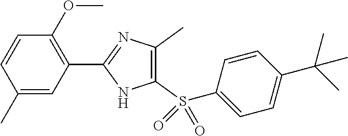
C1(S(C2=CC=C(C(C)(C)C)C=C2)(=O)=O)=C(C)N=C(C2=C(OC)C=CC(C)=C2)N1
